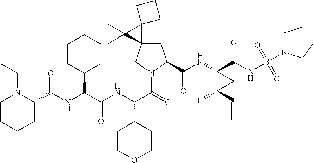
C1C2(CN(C(=O)C(NC(C(NC(=O)C3N(CC)CCCC3)C3CCCCC3)=O)C3CCOCC3)C1C(NC1(C(NS(=O)(=O)N(CC)CC)=O)C([H])(C=C)C1)=O)C1(C2(C)C)CCC1
